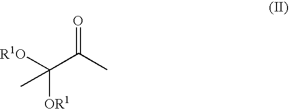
CC(C(C)=O)([R1O])[OR1]
